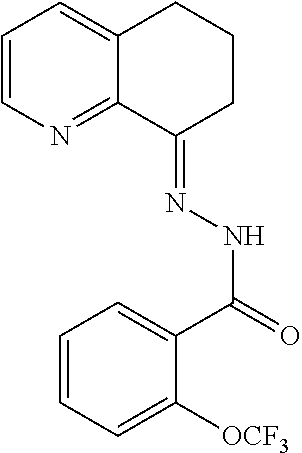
C1=CN=C2C(=C1)CCCC2=NNC(C1=CC=CC=C1[OCF3])=O
